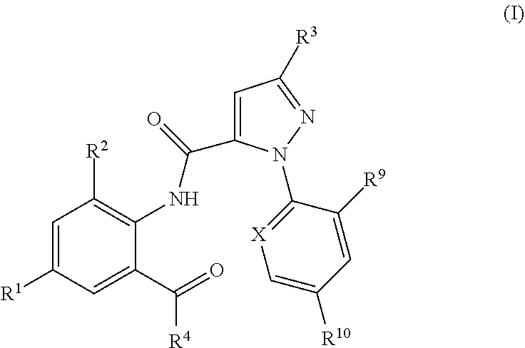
C1=C([R1])C=C(C(=O)[R4])C(NC(C2=CC([R3])=NN2C2=[X]C=C([R10])C=C2[R9])=O)=C1[R2]
